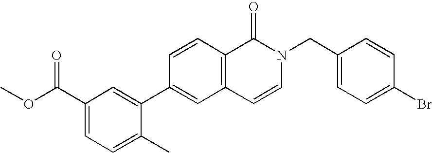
C1(C(OC)=O)=CC=C(C)C(C2=CC3=C(C=C2)C(=O)N(CC2=CC=C(Br)C=C2)C=C3)=C1
